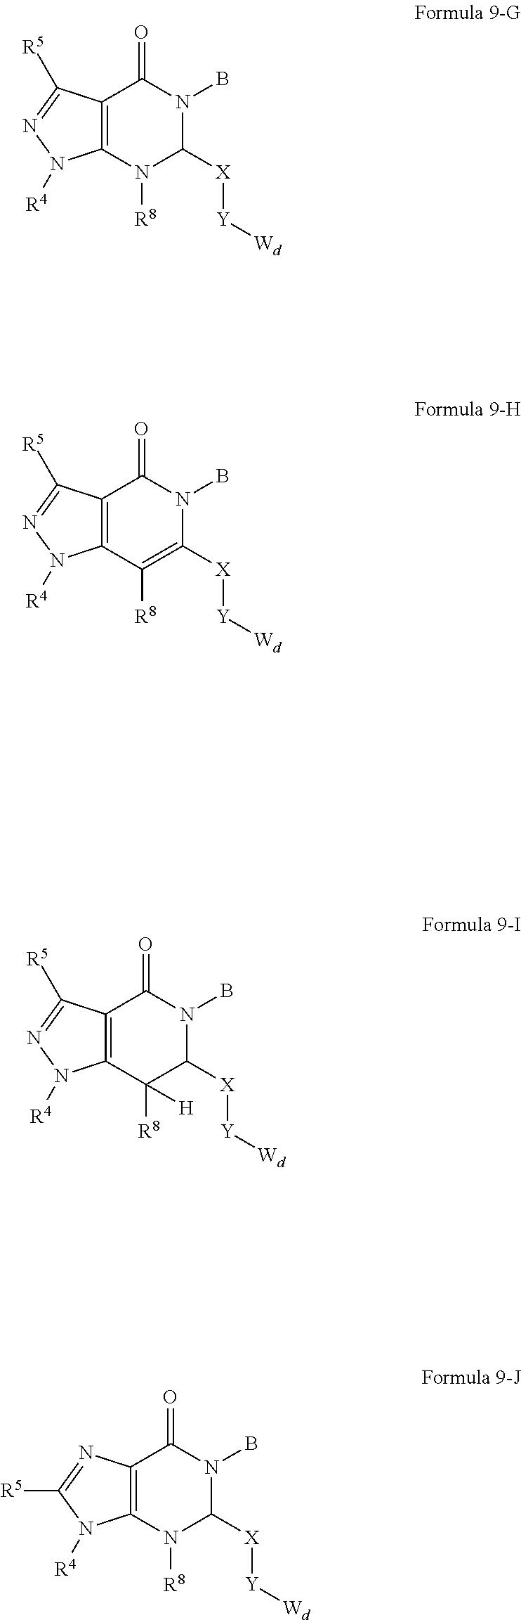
C12=C(N([R8])C([X][Y][Wd])N(B)C1=O)N([R4])N=C2[R5].C12=C(C([R8])=C([X][Y][Wd])N(B)C1=O)N([R4])N=C2[R5].C12=C(C([R8])([H])C([X][Y][Wd])N(B)C1=O)N([R4])N=C2[R5].C12=C(N([R8])C([X][Y][Wd])N(B)C1=O)N([R4])C([R5])=N2
